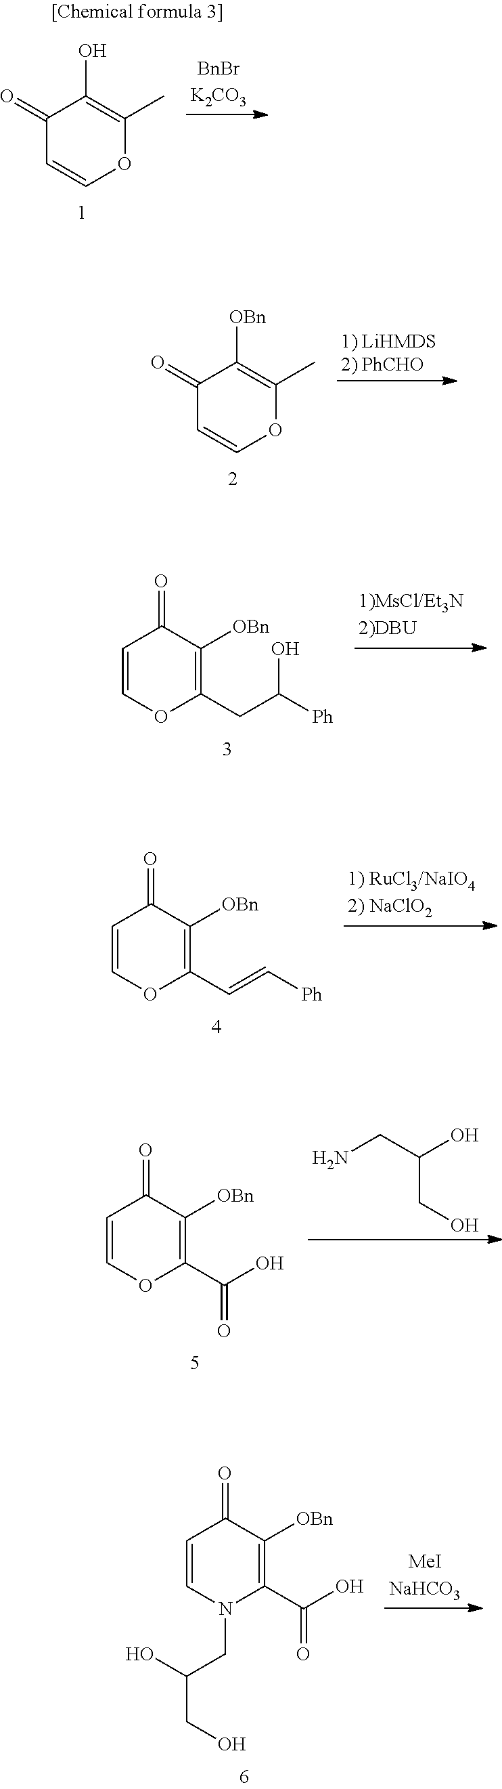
C1(=O)C=COC(C)=C1O.C1(=O)C=COC(C)=C1[OBn].C1=COC(CC([Ph])O)=C([OBn])C1=O.C1=COC(C=C[Ph])=C([OBn])C1=O.NCC(CO)O.C1=COC(C(O)=O)=C([OBn])C1=O.C1=CN(CC(O)CO)C(C(O)=O)=C([OBn])C1=O
